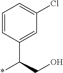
C1=CC(C(CO)*)=CC(Cl)=C1
